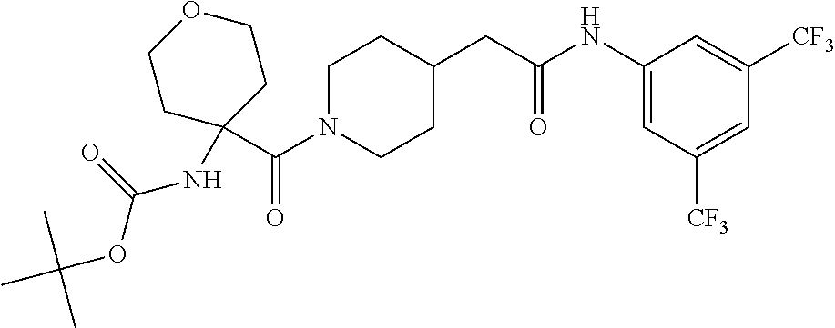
C(N1CCC(CC(NC2=CC([CF3])=CC([CF3])=C2)=O)CC1)(C1(NC(OC(C)(C)C)=O)CCOCC1)=O
